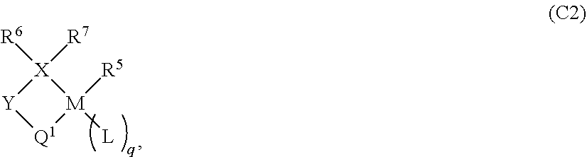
[X]1([R7])([R6])[Y][Q1][M]1([R5])[L]
